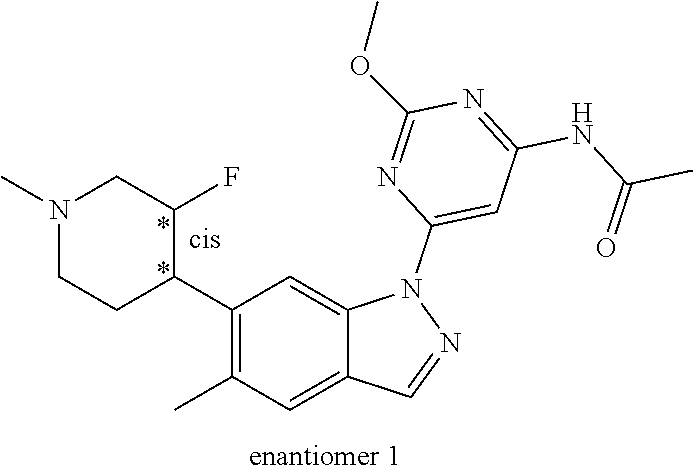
C1(C2C(F)CN(C)CC2)=C(C)C=C2C(=C1)N(C1=CC(NC(C)=O)=NC(OC)=N1)N=C2
